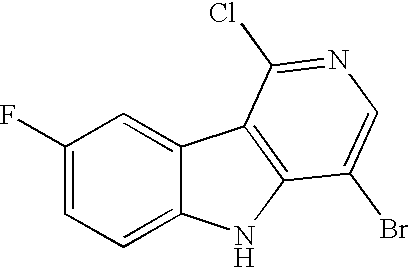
C1(F)=CC=C2C(=C1)C1=C(N2)C(Br)=CN=C1Cl
